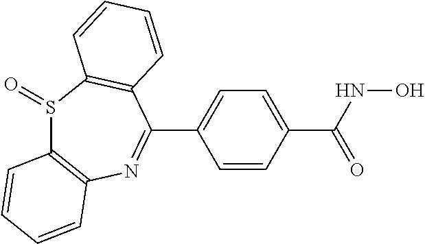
S1(=O)C2=C(N=C(C3=CC=C(C(NO)=O)C=C3)C3=C1C=CC=C3)C=CC=C2
